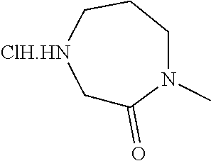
C1C(=O)N(C)CCC[ClH.HN]1
